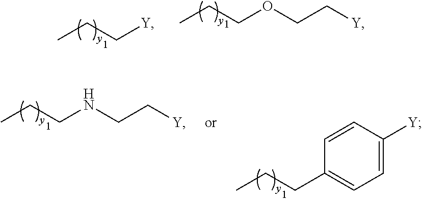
CCC[Y].CCCOCC[Y].CCCNCC[Y].CCCC1=CC=C([Y])C=C1
